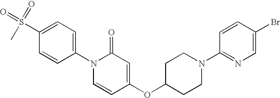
CS(C1=CC=C(N2C=CC(OC3CCN(C4=NC=C(Br)C=C4)CC3)=CC2=O)C=C1)(=O)=O
